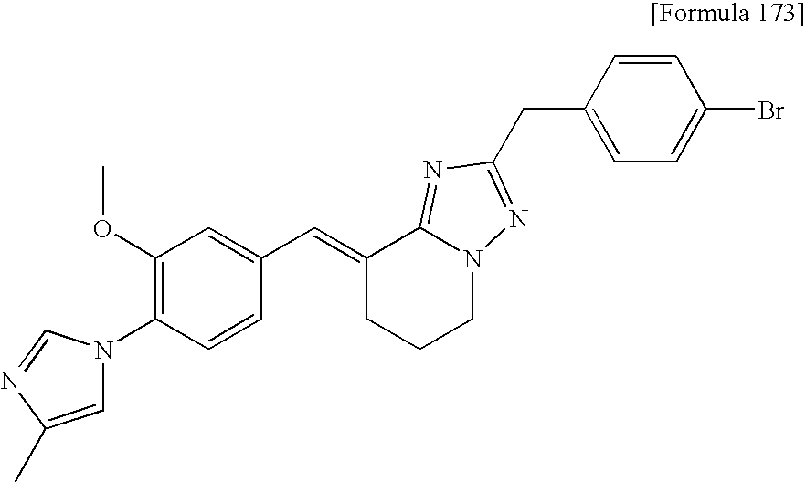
N1(C2=C(OC)C=C(C=C3CCCN4C3=NC(CC3=CC=C(Br)C=C3)=N4)C=C2)C=C(C)N=C1
